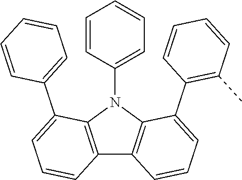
C12=C(N(C3=CC=CC=C3)C3=C1C=CC=C3C1=CC=CC=C1)C(C1=C(C)C=CC=C1)=CC=C2
